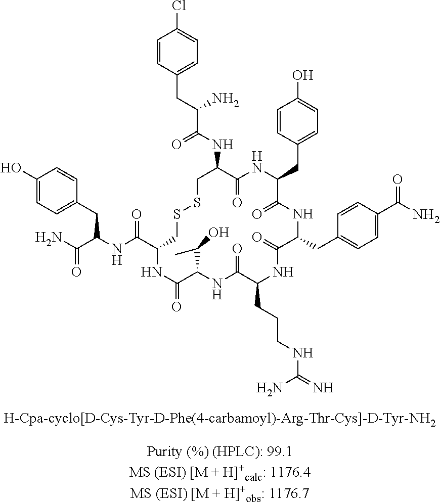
C1=CC(CC(C(NC2C(=O)NC(CC3=CC=C(O)C=C3)C(=O)NC(CC3=CC=C(C(N)=O)C=C3)C(=O)NC(CCCNC(=N)N)C(=O)NC(C(C)O)C(=O)NC(C(NC(C(N)=O)CC3=CC=C(O)C=C3)=O)CSSC2)=O)N)=CC=C1Cl
